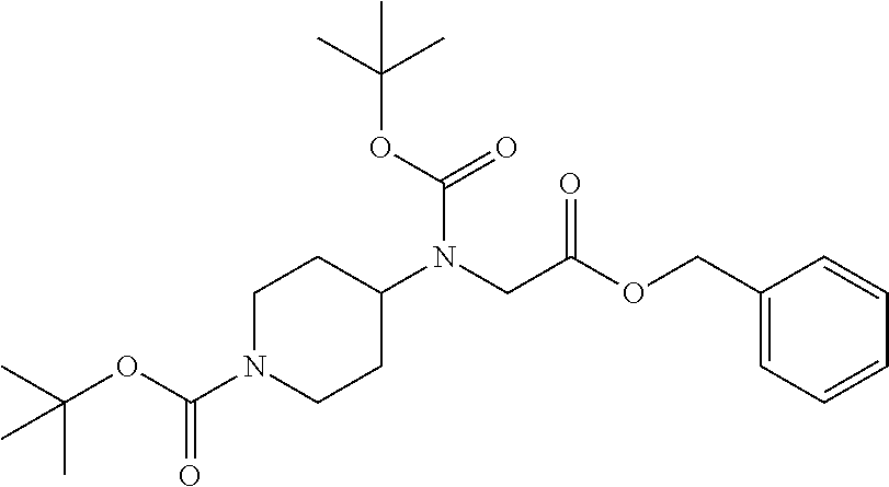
C(OC(C)(C)C)(=O)N(C1CCN(C(OC(C)(C)C)=O)CC1)CC(OCC1=CC=CC=C1)=O
